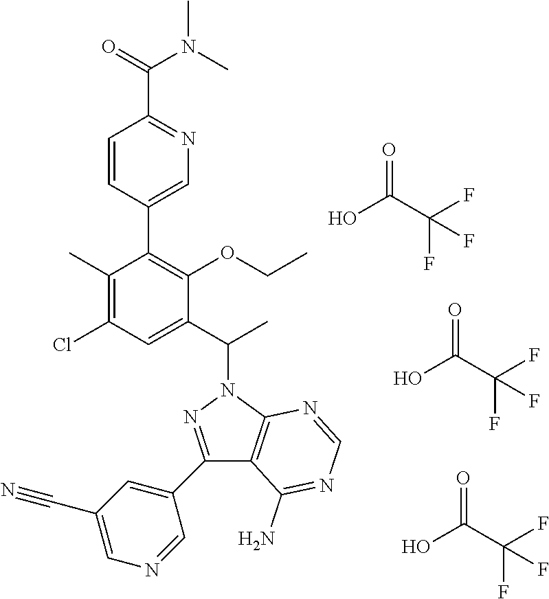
OC(C(F)(F)F)=O.OC(C(F)(F)F)=O.C12=C(N(C(C)C3=CC(Cl)=C(C)C(C4=CN=C(C(=O)N(C)C)C=C4)=C3OCC)N=C1C1=CC(C#N)=CN=C1)N=CN=C2N.OC(C(F)(F)F)=O
